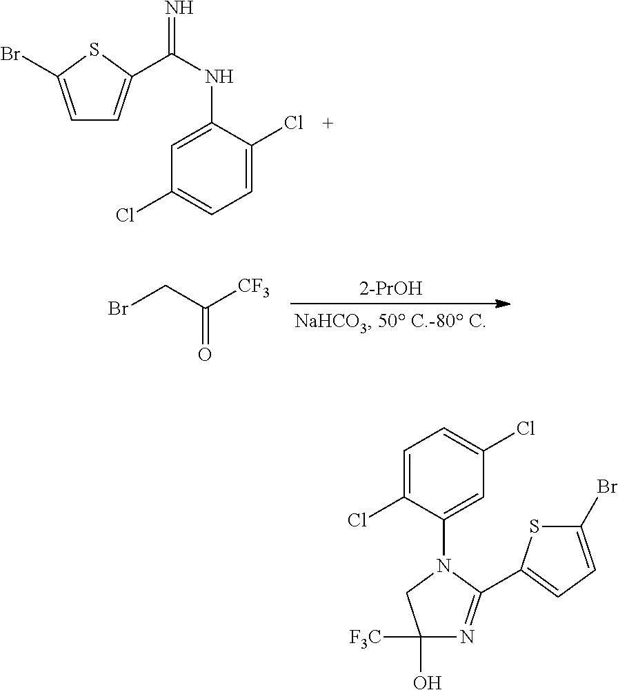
BrCC([CF3])=O.C1=C(Br)SC(C(NC2=CC(Cl)=CC=C2Cl)=N)=C1.C1=C(Cl)C=C(N2CC([F3C])(O)N=C2C2=CC=C(Br)S2)C(Cl)=C1
